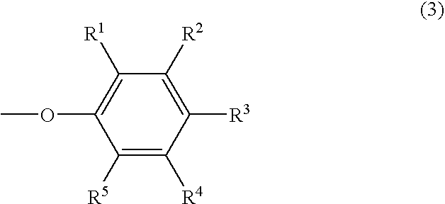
C1([R5])=C([R4])C([R3])=C([R2])C([R1])=C1OC
